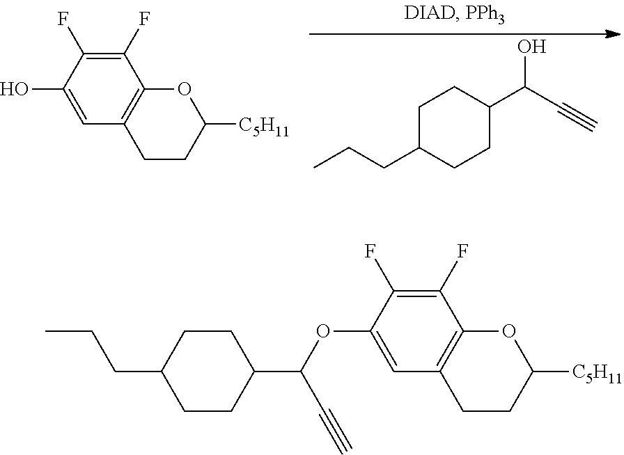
C1(OC(C#C)C2CCC(CCC)CC2)=CC2=C(C(F)=C1F)OC([C5H11])CC2.C1(O)=CC2=C(C(F)=C1F)OC([C5H11])CC2.C1C(CCC)CCC(C(C#C)O)C1
